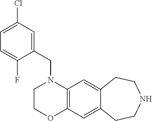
C1(F)=CC=C(Cl)C=C1CN1C2=C(OCC1)C=C1C(=C2)CCNCC1
